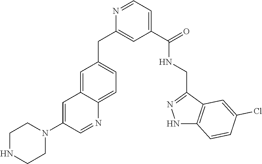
C1(C(=O)NCC2=NNC3=C2C=C(Cl)C=C3)=CC=NC(CC2=CC=C3C(=C2)C=C(N2CCNCC2)C=N3)=C1
